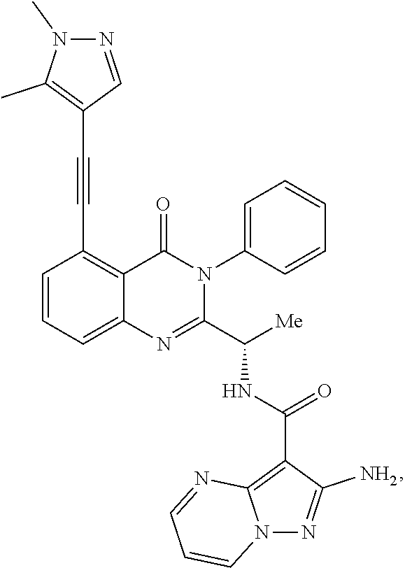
C1=CC=C2C(=C1C#CC1=C(C)N(C)N=C1)C(=O)N(C1=CC=CC=C1)C(C([Me])NC(=O)C1=C3N(N=C1N)C=CC=N3)=N2
